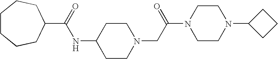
C(=O)(NC1CCN(CC(N2CCN(C3CCC3)CC2)=O)CC1)C1CCCCCC1
